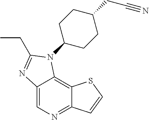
C12=CN=C3C(=C1N(C1CCC(CC#N)CC1)C(CC)=N2)SC=C3
